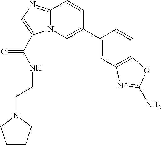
C12=NC=C(C(NCCN3CCCC3)=O)N1C=C(C1=CC3=C(C=C1)OC(N)=N3)C=C2
